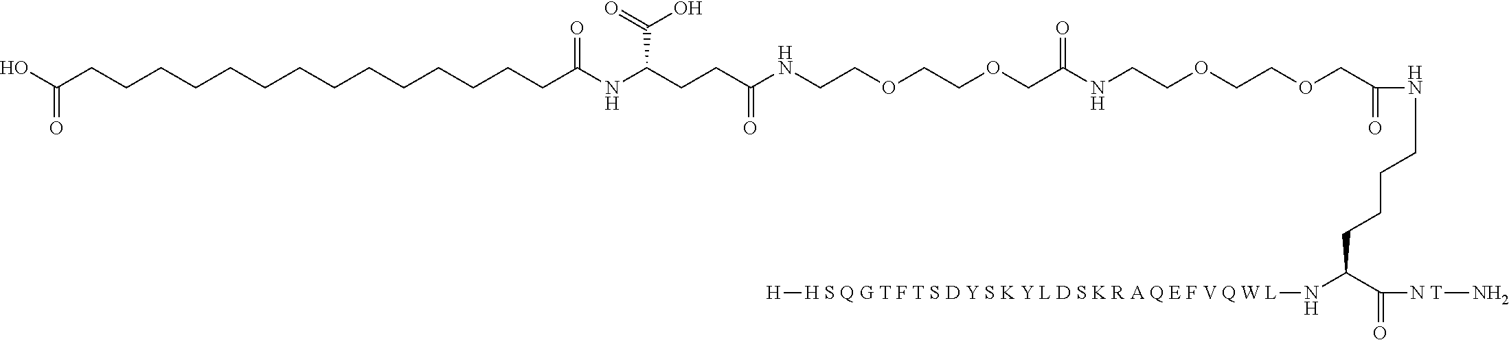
OC(CCCCCCCCCCCCCCC(NC(CCC(NCCOCCOCC(NCCOCCOCC(=O)NCCCCC(N[H S Q G T F T S D Y S K Y L D S K R A Q E F V Q W L][H])C(=O)[N T]N)=O)=O)C(=O)O)=O)=O
